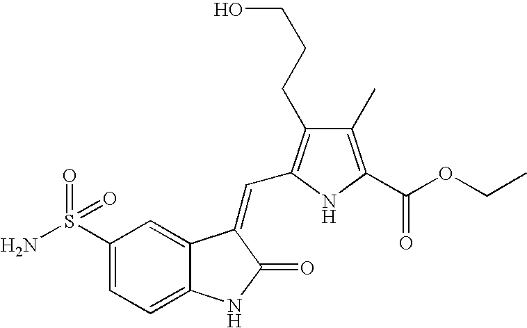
C1(S(N)(=O)=O)=CC=C2C(=C1)C(=CC1=C(CCCO)C(C)=C(C(OCC)=O)N1)C(=O)N2
